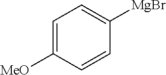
C1=C([MeO])C=CC([MgBr])=C1
